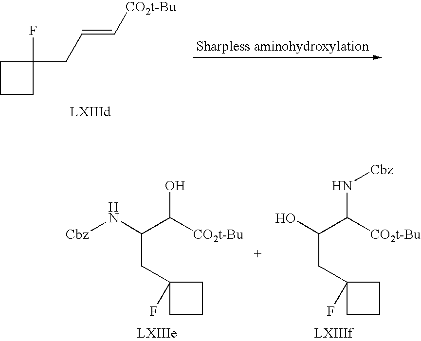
C1CC(F)(CC=C[CO2t-Bu])C1.C(C([CO2t-Bu])O)(N[Cbz])CC1(F)CCC1.C(C([CO2t-Bu])N[Cbz])(O)CC1(F)CCC1
